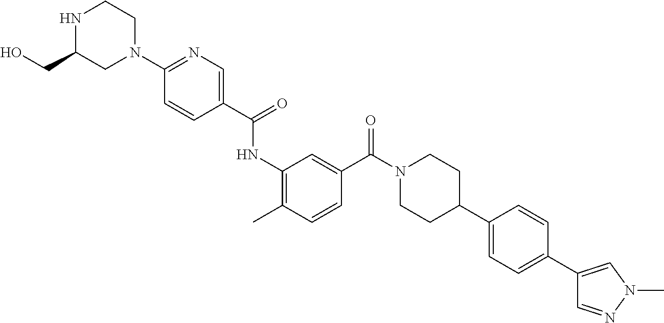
N1C(CO)CN(C2=NC=C(C(=O)NC3=C(C)C=CC(C(N4CCC(C5=CC=C(C6=CN(C)N=C6)C=C5)CC4)=O)=C3)C=C2)CC1
